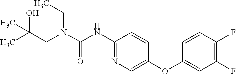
N(C(=O)NC1=NC=C(OC2=CC(F)=C(F)C=C2)C=C1)(CC(O)(C)C)CC
